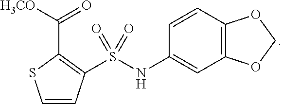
[H3CO]C(=O)C1=C(S(NC2=CC3=C(C=C2)OCO3)(=O)=O)C=CS1
